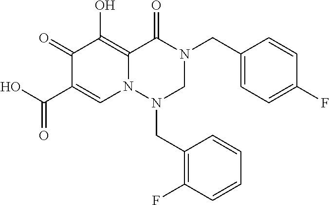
C1(CN2C(=O)C3=C(O)C(=O)C(C(O)=O)=CN3N(CC3=C(F)C=CC=C3)C2)=CC=C(F)C=C1
